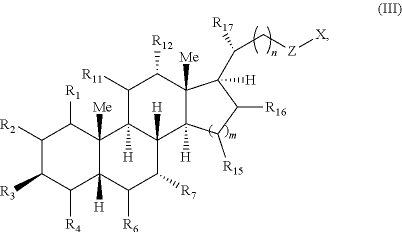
C1([R2])C([R3])C([R4])C2([H])C([Me])(C1[R1])C1([H])C([R11])C([R12])C3([Me])C([H])(C([R17])C[Z][X])C([R16])C([R15])C3([H])C1([H])C([R7])C2[R6]
